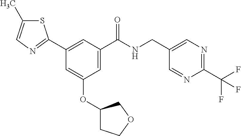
C1=C(C(NCC2=CN=C(C(F)(F)F)N=C2)=O)C=C(C2=NC=C(C)S2)C=C1OC1CCOC1
